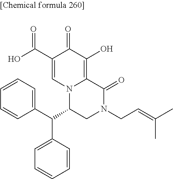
C1(C(O)=O)=CN2C(=C(O)C1=O)C(=O)N(CC=C(C)C)CC2C(C1=CC=CC=C1)C1=CC=CC=C1
